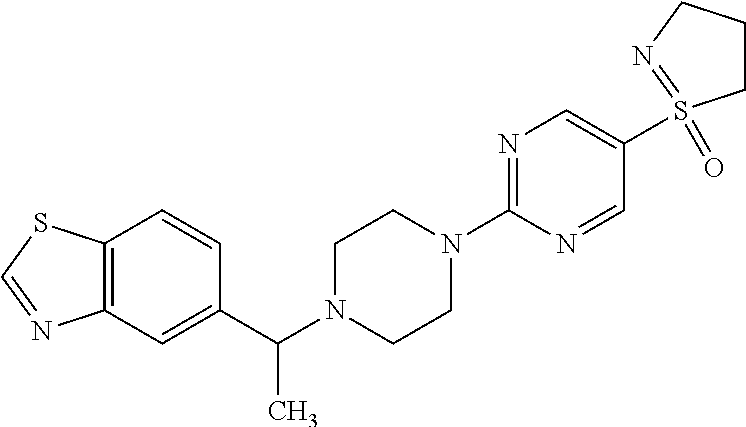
C12=C(SC=N1)C=CC(C(N1CCN(C3=NC=C(S4(=O)=NCCC4)C=N3)CC1)C)=C2
